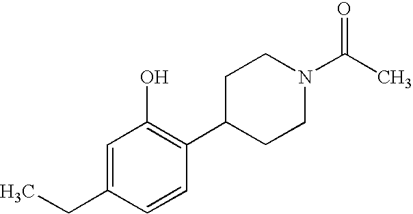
CCC1=CC(O)=C(C2CCN(C(C)=O)CC2)C=C1
